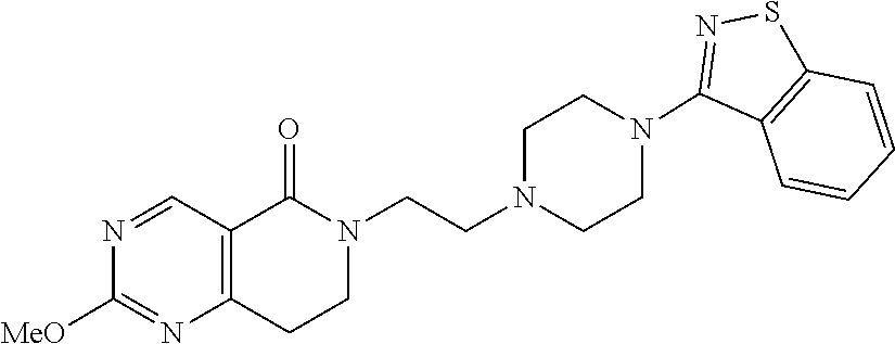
N1=CC2=C(N=C1[MeO])CCN(CCN1CCN(C3=NSC4=C3C=CC=C4)CC1)C2=O
